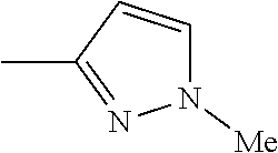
N1([Me])C=CC(C)=N1
